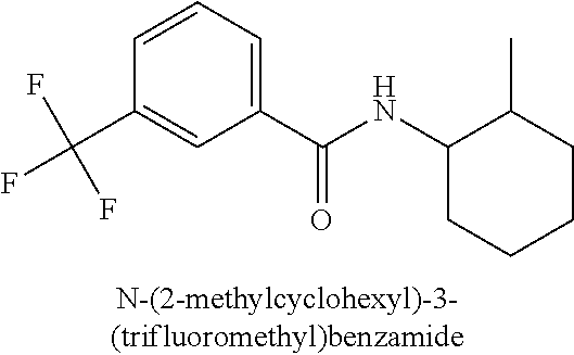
C1=CC(C(F)(F)F)=CC(C(NC2CCCCC2C)=O)=C1
